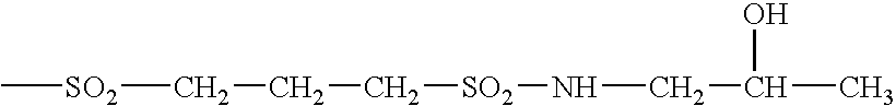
C(CC[SO2]NCC(O)C)[SO2]C
